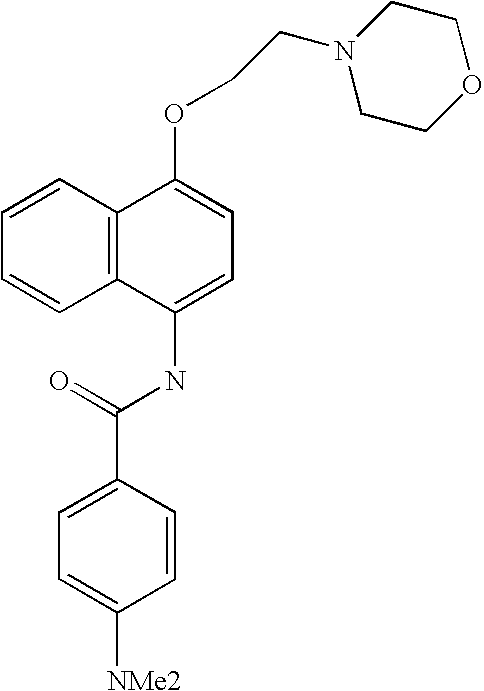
C1=CC2=C(C=C1)C(NC(C1=CC=C([NMe2])C=C1)=O)=CC=C2OCCN1CCOCC1
